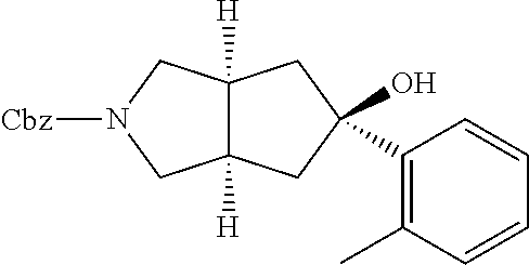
C12([H])C([H])(CC(O)(C3=C(C)C=CC=C3)C1)CN([Cbz])C2
